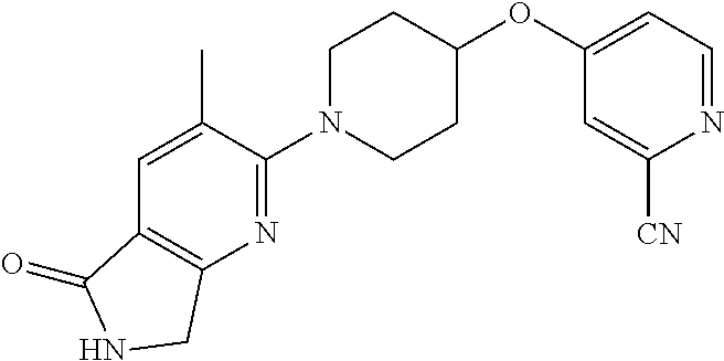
N1=CC=C(OC2CCN(C3=NC4=C(C=C3C)C(=O)NC4)CC2)C=C1[CN]
